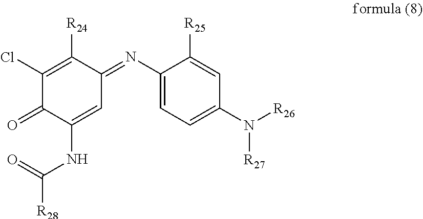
C1=C(NC([R28])=O)C(=O)C(Cl)=C([R24])C1=NC1=CC=C(N([R26])[R27])C=C1[R25]
